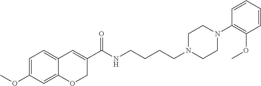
C1=C(OC)C=C2C(=C1)C=C(C(NCCCCN1CCN(C3=C(OC)C=CC=C3)CC1)=O)CO2
